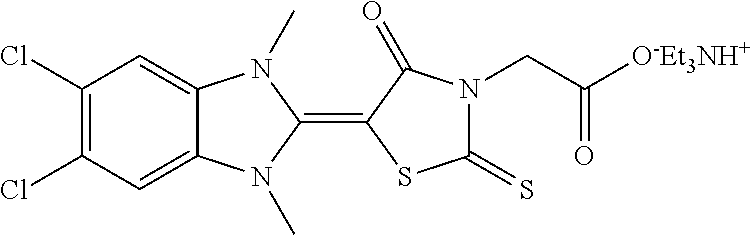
C1(Cl)=C(Cl)C=C2C(=C1)N(C)C(=C1SC(=S)N(CC([O-Et3NH+])=O)C1=O)N2C
